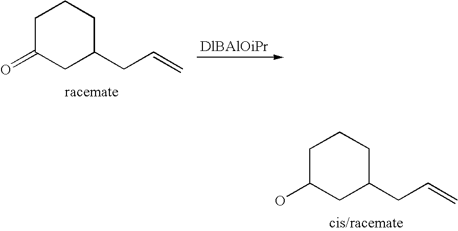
C1C(=O)CC(CC=C)CC1.C1C(O)CC(CC=C)CC1
